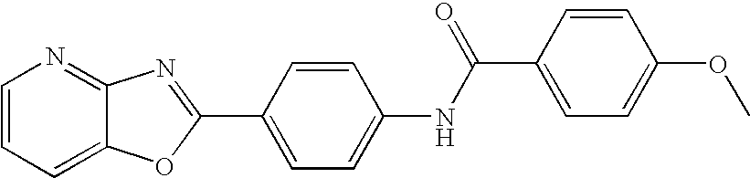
C1=CC=C2C(=N1)N=C(C1=CC=C(NC(C3=CC=C(OC)C=C3)=O)C=C1)O2
